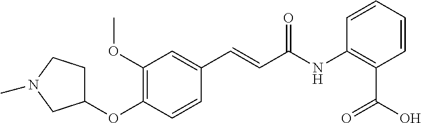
C1(OC)=C(OC2CCN(C)C2)C=CC(C=CC(NC2=C(C(O)=O)C=CC=C2)=O)=C1
